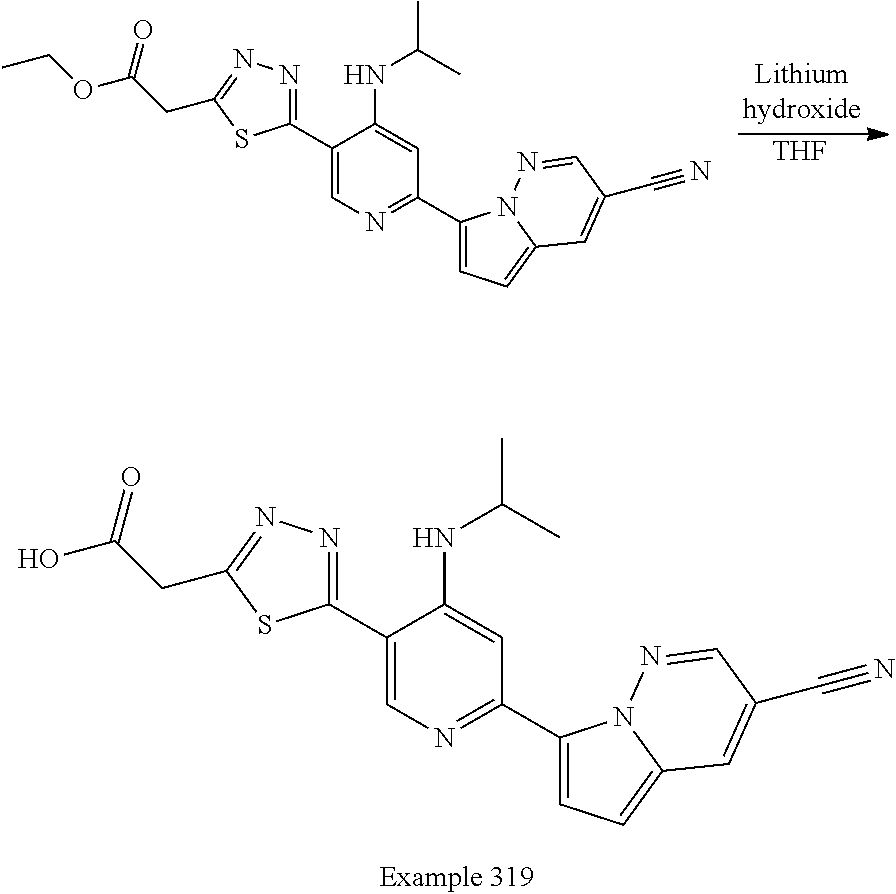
[THF].C1(C2=CN=C(C3=CC=C4N3N=CC(C#N)=C4)C=C2NC(C)C)=NN=C(CC(OCC)=O)S1.C1(C2=CN=C(C3=CC=C4N3N=CC(C#N)=C4)C=C2NC(C)C)=NN=C(CC(O)=O)S1
